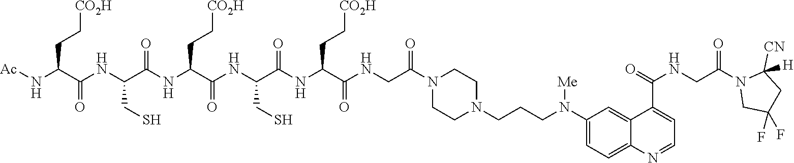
C(N(C1=CC=C2C(=C1)C(C(=O)NCC(N1CC(F)(F)CC1([CN])[H])=O)=CC=N2)[Me])CCN1CCN(C(CNC(C(NC(C(NC(=O)C(NC(C(NC(=O)C(CC[CO2H])N[Ac])CS)=O)CC[CO2H])CS)=O)CC[CO2H])=O)=O)CC1
